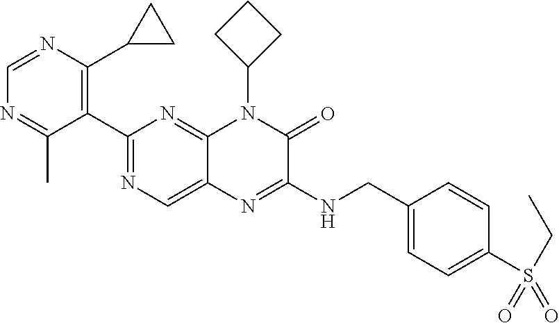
C1=NC(C2CC2)=C(C2=NC=C3C(=N2)N(C2CCC2)C(=O)C(NCC2=CC=C(S(CC)(=O)=O)C=C2)=N3)C(C)=N1
